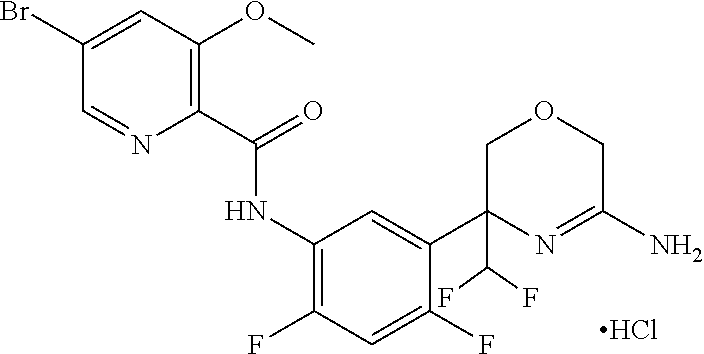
C1=NC(C(=O)NC2=C(F)C=C(F)C(C3(C(F)F)COCC(N)=N3)=C2)=C(OC)C=C1Br.Cl
